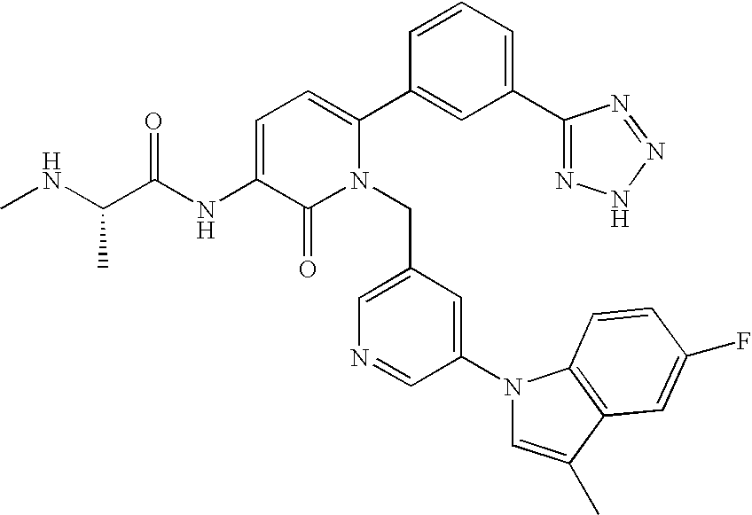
C1=C(NC(C(NC)C)=O)C(=O)N(CC2=CN=CC(N3C=C(C)C4=C3C=CC(F)=C4)=C2)C(C2=CC(C3=NNN=N3)=CC=C2)=C1
